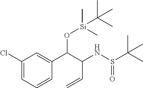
C1(Cl)=CC=CC(C(C(NS(C(C)(C)C)=O)C=C)O[Si](C)(C)C(C)(C)C)=C1
